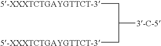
C([5-XXXTCTGAYGTTCT-3])C([3-C-5])C[5-XXXTCTGAYGTTCT-3]
